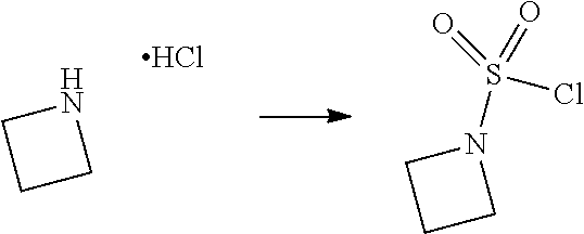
N1CCC1.Cl.N1(S(=O)(Cl)=O)CCC1
